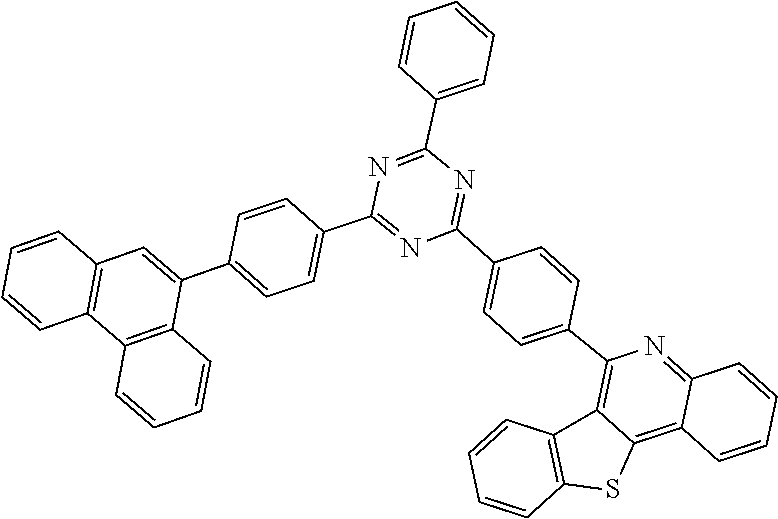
C12=C3SC4=C(C3=C(C3=CC=C(C5=NC(C6=CC=CC=C6)=NC(C6=CC=C(C7=CC8=C(C=CC=C8)C8=C7C=CC=C8)C=C6)=N5)C=C3)N=C1C=CC=C2)C=CC=C4
